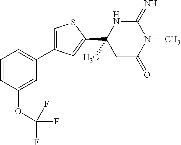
C1(=N)NC(C2=CC(C3=CC=CC(OC(F)(F)F)=C3)=CS2)(C)CC(=O)N1C
